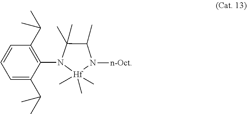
C1=CC=C(C(C)C)C(N2[Hf](C)(C)(C)N([n-Oct])C(C)C2(C)C)=C1C(C)C
